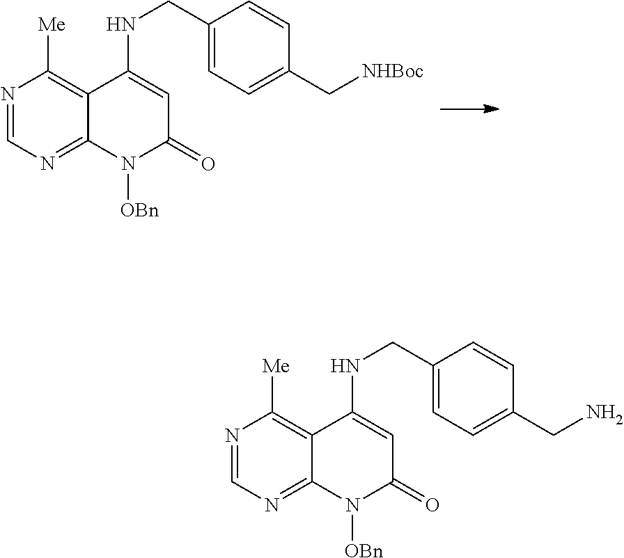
N1=CN=C2C(=C1[Me])C(NCC1=CC=C(C[NHBoc])C=C1)=CC(=O)N2[OBn].N1=CN=C2C(=C1[Me])C(NCC1=CC=C(CN)C=C1)=CC(=O)N2[OBn]
